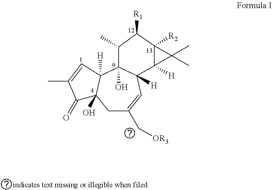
C1C(C[OR3])=CC2([H])C(O)(C3([H])C1(O)C(=O)C(C)=C3)C(C)C([R1])C1([R2])C2([H])C1(C)C
